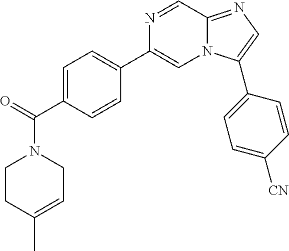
C1=C(C(=O)N2CCC(C)=CC2)C=CC(C2=CN3C(=NC=C3C3=CC=C([CN])C=C3)C=N2)=C1
